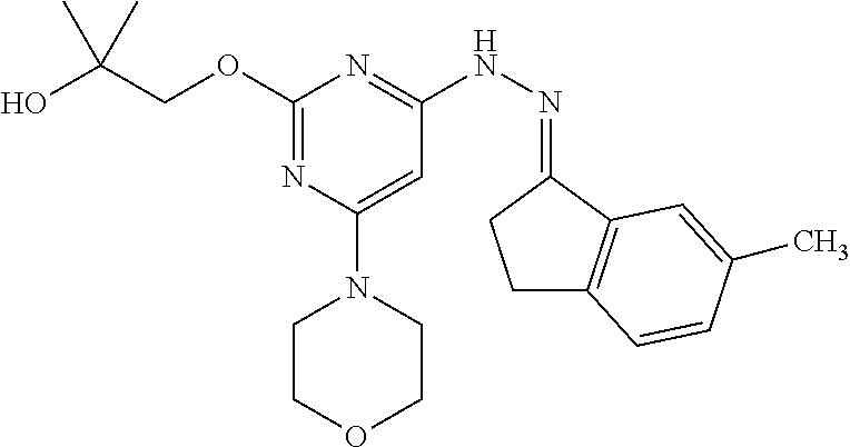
O(C1=NC(N2CCOCC2)=CC(NN=C2CCC3=C2C=C(C)C=C3)=N1)CC(O)(C)C
